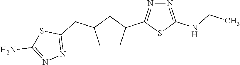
N1=C(C2CC(CC3=NN=C(N)S3)CC2)SC(NCC)=N1
